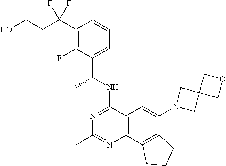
C12=C(C3=C(C(N4CC5(C4)COC5)=C1)CCC3)N=C(C)N=C2NC(C1=CC=CC(C(CCO)(F)F)=C1F)C
